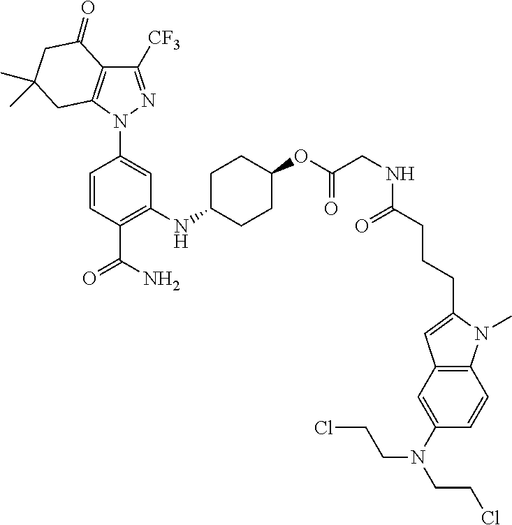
C1=CC(C(N)=O)=C(NC2CCC(OC(CNC(CCCC3=CC4=C(N3C)C=CC(N(CCCl)CCCl)=C4)=O)=O)CC2)C=C1N1N=C([CF3])C2=C1CC(C)(C)CC2=O
